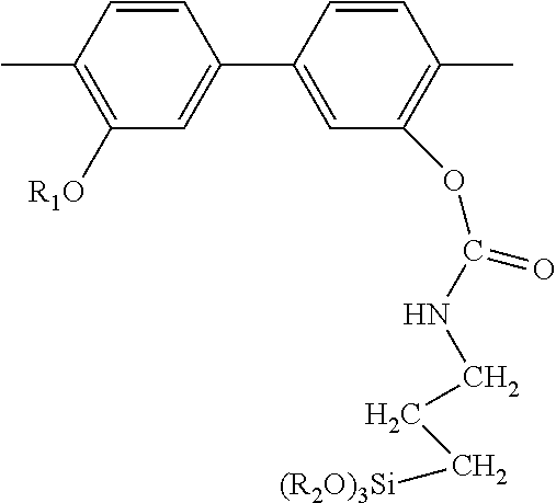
C1(OC(NCCC[(R2O)3Si])=O)=C(C)C=CC(C2=CC([R1O])=C(C)C=C2)=C1
